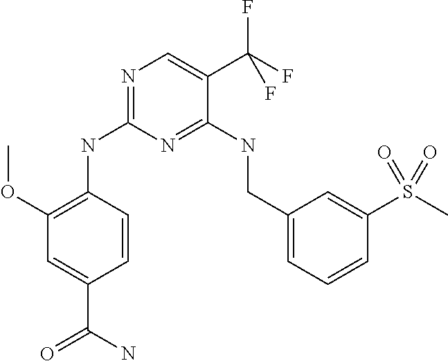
C1=CC(NC2=NC=C(C(F)(F)F)C(NCC3=CC=CC(S(C)(=O)=O)=C3)=N2)=C(OC)C=C1C(N)=O
